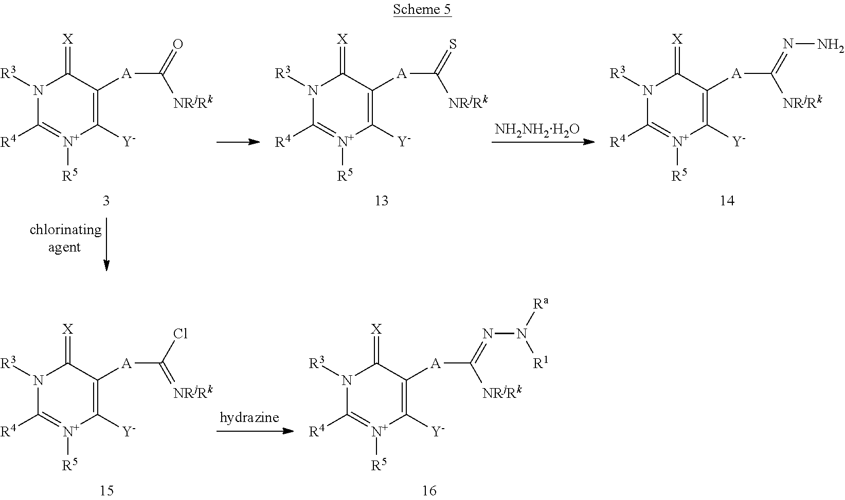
N1([R3])C([R4])=[N+]([R5])C([Y])=C([A]C(=O)[NRjRk])C1=[X].N1([R3])C([R4])=[N+]([R5])C([Y])=C([A]C(=S)[NRjRk])C1=[X].[NH2NH2H2O].N1([R3])C([R4])=[N+]([R5])C([Y])=C([A]C(=NN)[NRjRk])C1=[X].N1([R3])C([R4])=[N+]([R5])C([Y])=C([A]C(Cl)=[NRjRk])C1=[X].N1([R3])C([R4])=[N+]([R5])C([Y])=C([A]C(=NN([Ra])[R1])[NRjRk])C1=[X]
